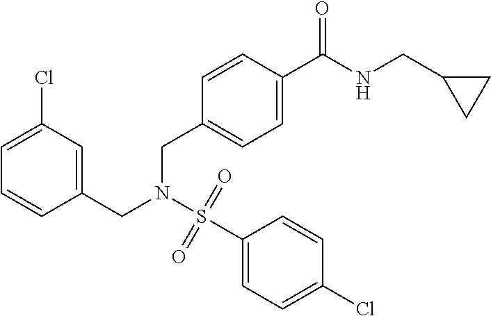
C1(Cl)=CC=CC(CN(S(C2=CC=C(Cl)C=C2)(=O)=O)CC2=CC=C(C(NCC3CC3)=O)C=C2)=C1
